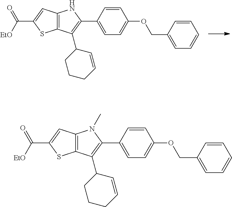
C12=C(C=C(C([EtO])=O)S1)NC(C1=CC=C(OCC3=CC=CC=C3)C=C1)=C2C1CCCC=C1.C12=C(C=C(C([EtO])=O)S1)N(C)C(C1=CC=C(OCC3=CC=CC=C3)C=C1)=C2C1CCCC=C1
